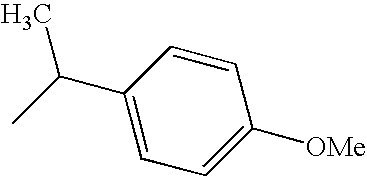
C1=C([OMe])C=CC(C(C)C)=C1
